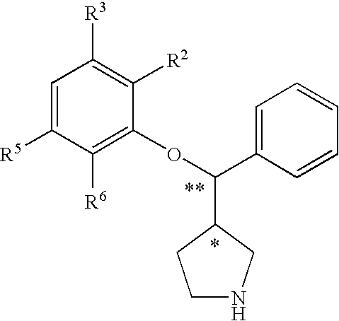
C1=C([R5])C([R6])=C(OC(C2=CC=CC=C2)C2CNCC2)C([R2])=C1[R3]
